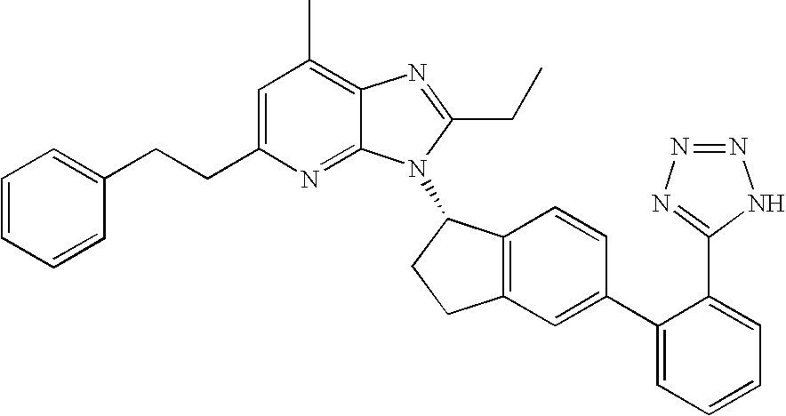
C1=C(CCC2=CC=CC=C2)N=C2C(=C1C)N=C(CC)N2C1C2=C(CC1)C=C(C1=CC=CC=C1C1=NN=NN1)C=C2
